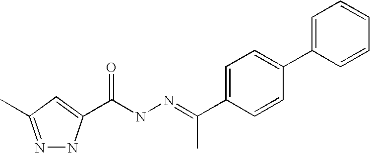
C1=C(C(=NNC(=O)C2=CC(C)=NN2)C)C=CC(C2=CC=CC=C2)=C1
